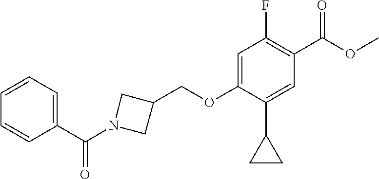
C1=CC=CC(C(N2CC(COC3=CC(F)=C(C(=O)OC)C=C3C3CC3)C2)=O)=C1
